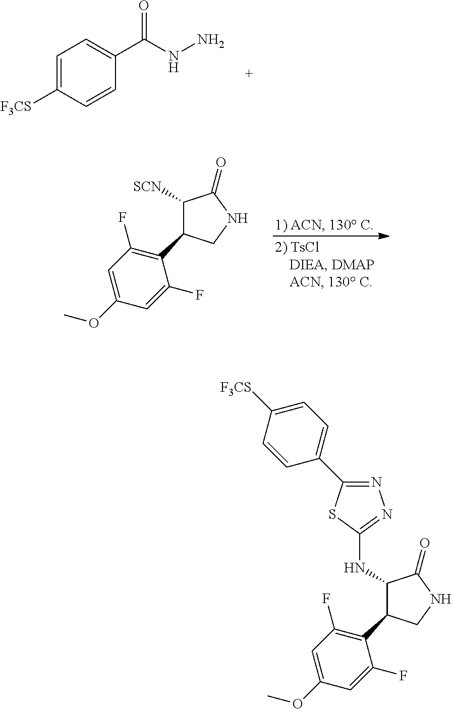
C1=C([F3CS])C=CC(C(NN)=O)=C1.C1([SCN])C(C2=C(F)C=C(OC)C=C2F)CNC1=O.C1(NC2=NN=C(C3=CC=C([F3CS])C=C3)S2)C(C2=C(F)C=C(OC)C=C2F)CNC1=O
